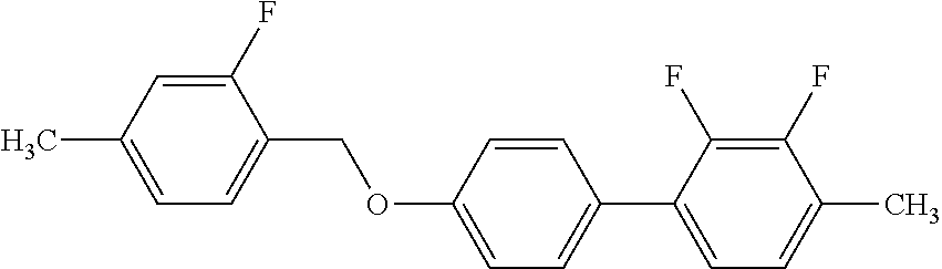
C1(F)=CC(C)=CC=C1COC1=CC=C(C2=CC=C(C)C(F)=C2F)C=C1
